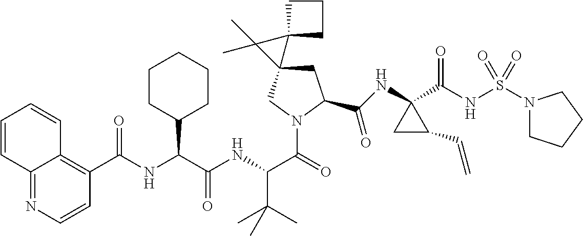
C(=O)(NC(C(NC(C(=O)N1CC2(CC1C(NC1(C(NS(N3CCCC3)(=O)=O)=O)CC1C=C)=O)C1(C2(C)C)CCC1)C(C)(C)C)=O)C1CCCCC1)C1=C2C(=NC=C1)C=CC=C2
